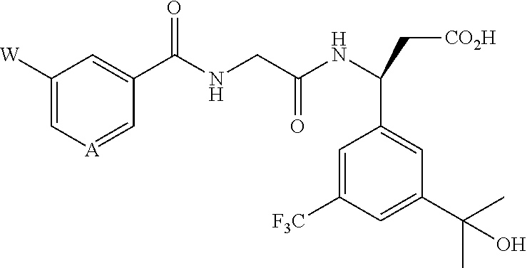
C1([W])=C[A]=CC(C(NCC(NC(C[CO2H])C2=CC(C(C)(C)O)=CC([CF3])=C2)=O)=O)=C1
